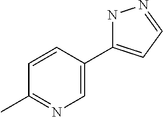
C1=CC(C2=CC=NN2)=CN=C1C
